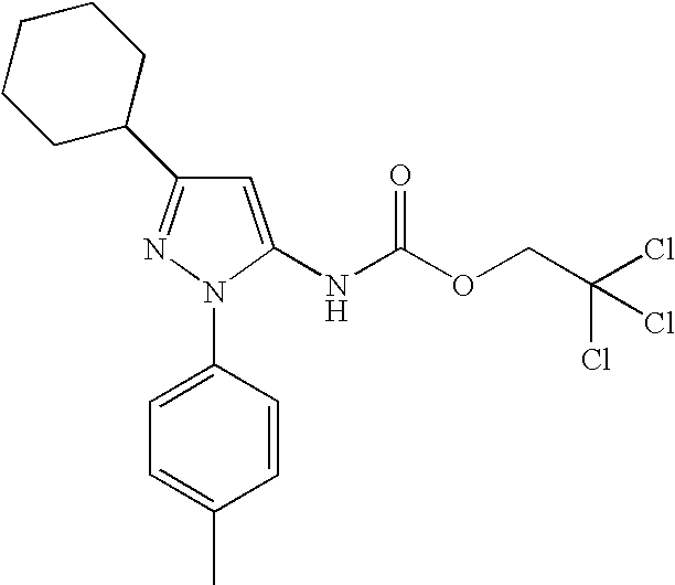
N1(C2=CC=C(C)C=C2)C(NC(OCC(Cl)(Cl)Cl)=O)=CC(C2CCCCC2)=N1
